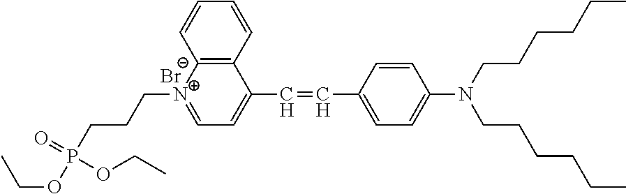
C(OP(CCC[N+]1=CC=C(C=CC2=CC=C(N(CCCCCC)CCCCCC)C=C2)C2=C1C=CC=C2)(=O)OCC)C.[Br-]
